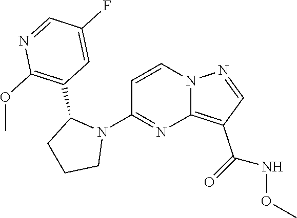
C1(OC)=C(C2CCCN2C2=NC3=C(C(=O)NOC)C=NN3C=C2)C=C(F)C=N1
